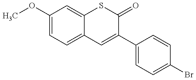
COC1=CC=C2C(=C1)SC(=O)C(C1=CC=C(Br)C=C1)=C2
